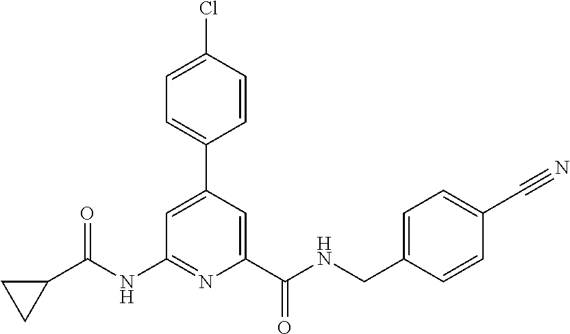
C1=CC(Cl)=CC=C1C1=CC(NC(C2CC2)=O)=NC(C(NCC2=CC=C(C#N)C=C2)=O)=C1
